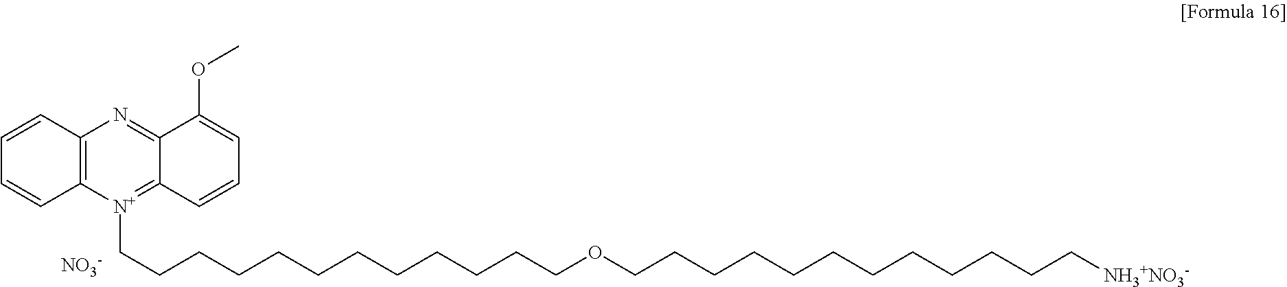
C12=C([N+](CCCCCCCCCCCCOCCCCCCCCCCCC[NH3+NO3-])=C3C(=N1)C(OC)=CC=C3)C=CC=C2.[NO3-]
